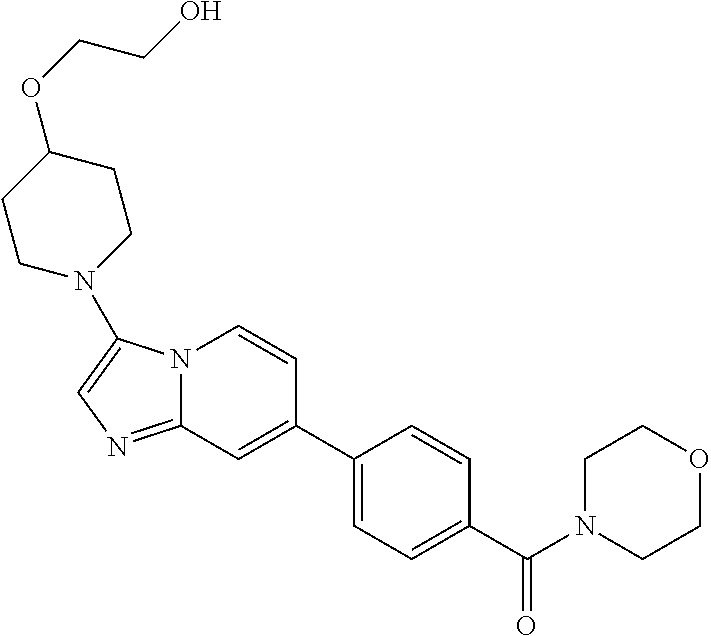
N12C(=NC=C1N1CCC(OCCO)CC1)C=C(C1=CC=C(C(N3CCOCC3)=O)C=C1)C=C2
